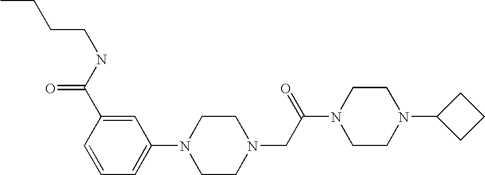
C1(C(NCCCC)=O)=CC(N2CCN(CC(N3CCN(C4CCC4)CC3)=O)CC2)=CC=C1
